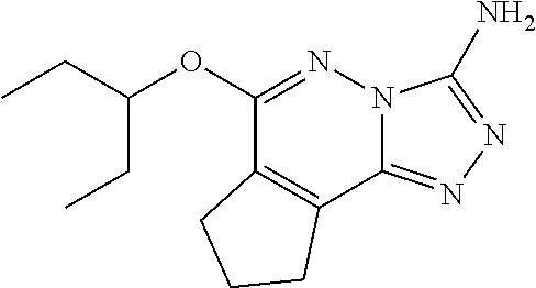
C12=NN=C(N)N1N=C(OC(CC)CC)C1=C2CCC1
